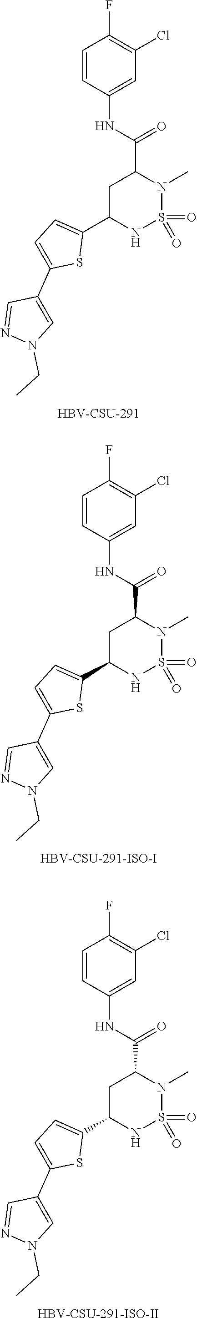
C1=CC(NC(C2CC(C3=CC=C(C4=CN(CC)N=C4)S3)NS(=O)(=O)N2C)=O)=CC(Cl)=C1F.[HBV-CSU-291].C1=CC(NC(C2CC(C3=CC=C(C4=CN(CC)N=C4)S3)NS(=O)(=O)N2C)=O)=CC(Cl)=C1F.[HBV-CSU-291-ISO-I].C1=CC(NC(C2CC(C3=CC=C(C4=CN(CC)N=C4)S3)NS(=O)(=O)N2C)=O)=CC(Cl)=C1F.[HBV-CSU-291-ISO-II]
